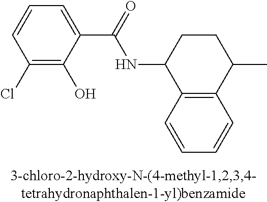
C1(Cl)=C(O)C(C(=O)NC2C3=C(C(C)CC2)C=CC=C3)=CC=C1
